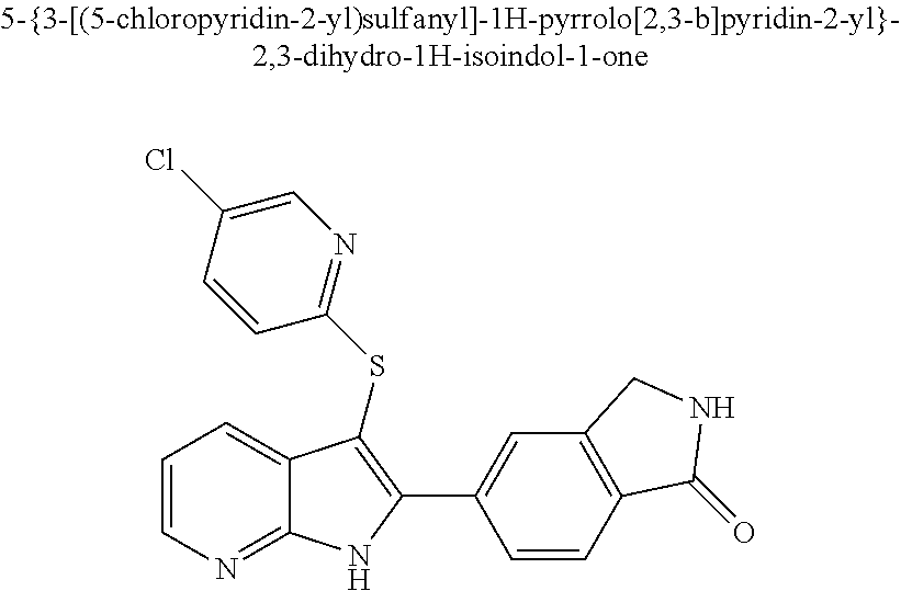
C1=CN=C2C(=C1)C(SC1=NC=C(Cl)C=C1)=C(C1=CC3=C(C=C1)C(=O)NC3)N2
